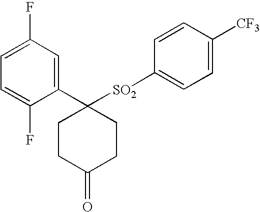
C1=C(F)C=C(C2([SO2]C3=CC=C([CF3])C=C3)CCC(=O)CC2)C(F)=C1
